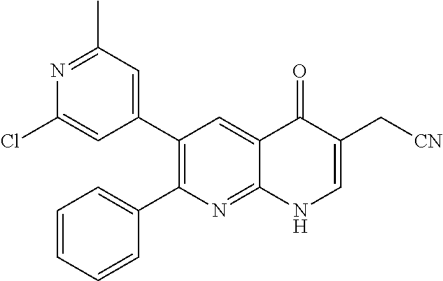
N1=C(C)C=C(C2=C(C3=CC=CC=C3)N=C3C(=C2)C(=O)C(C[CN])=CN3)C=C1Cl
